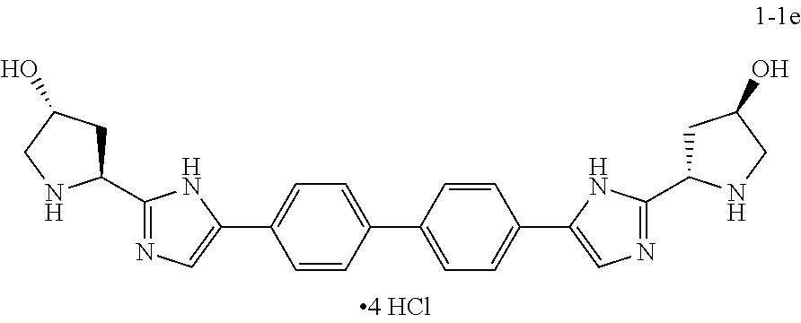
C1=CC(C2=CN=C(C3CC(O)CN3)N2)=CC=C1C1=CC=C(C2=CN=C(C3CC(O)CN3)N2)C=C1
